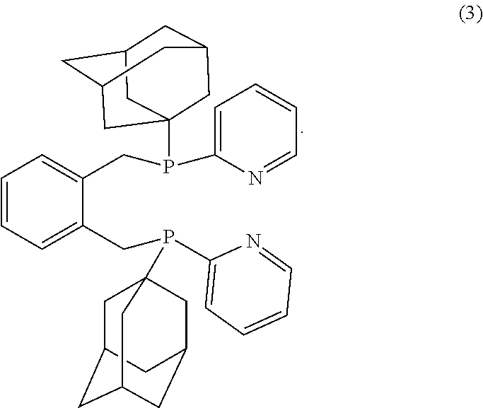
C1=C(CP(C2=CC=CC=N2)C23CC4CC(CC(C2)C4)C3)C(CP(C2=CC=CC=N2)C23CC4CC(CC(C2)C4)C3)=CC=C1
